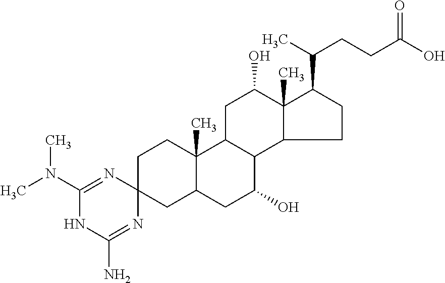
C1(N(C)C)=NC2(N=C(N)N1)CCC1(C)C(C2)CC(O)C2C1CC(O)C1(C)C2CCC1C(C)CCC(O)=O
